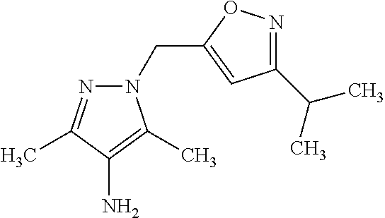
C1(C(C)C)=NOC(CN2N=C(C)C(N)=C2C)=C1
